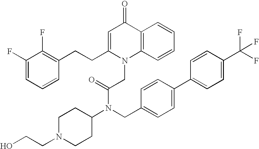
C1(F)=CC=CC(CCC2=CC(=O)C3=C(N2CC(=O)N(C2CCN(CCO)CC2)CC2=CC=C(C4=CC=C(C(F)(F)F)C=C4)C=C2)C=CC=C3)=C1F
